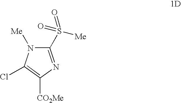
C1(S([Me])(=O)=O)=NC([CO2Me])=C(Cl)N1[Me]
